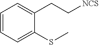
C1=C(CC[NCS])C(SC)=CC=C1
